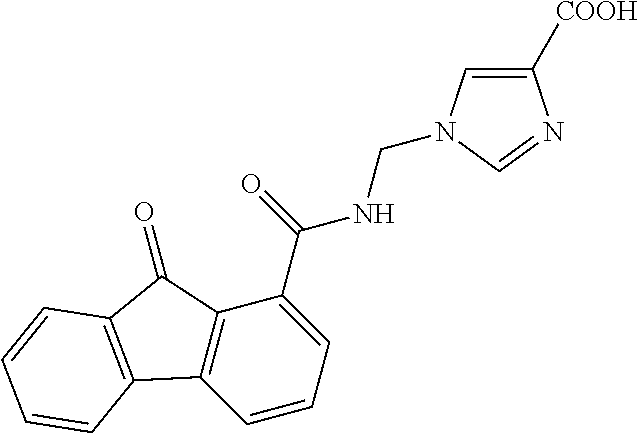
C1=CC=C(C(=O)NCN2C=C([COOH])N=C2)C2=C1C1=C(C2=O)C=CC=C1
